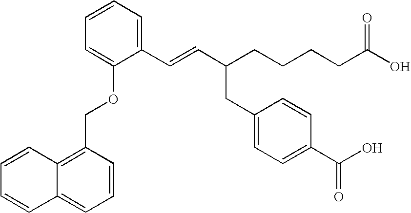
C1(C=CC(CCCCC(O)=O)CC2=CC=C(C(O)=O)C=C2)=CC=CC=C1OCC1=C2C(=CC=C1)C=CC=C2
